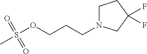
C1N(CCCOS(C)(=O)=O)CC(F)(F)C1
